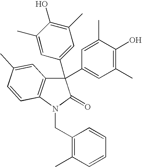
C1=C(C)C(O)=C(C)C=C1C1(C2=CC(C)=C(O)C(C)=C2)C2=C(N(CC3=C(C)C=CC=C3)C1=O)C=CC(C)=C2
